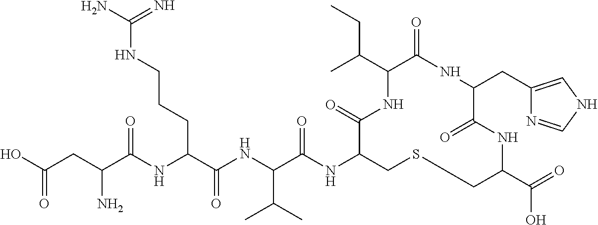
OC(CC(C(NC(C(NC(C(NC1CSCC(C(O)=O)NC(=O)C(CC2=CNC=N2)NC(=O)C(C(C)CC)NC1=O)=O)C(C)C)=O)CCCNC(N)=N)=O)N)=O
